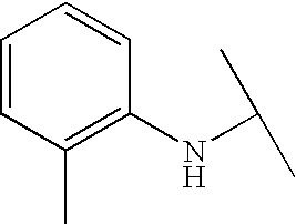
C1=CC(C)=C(NC(C)C)C=C1
